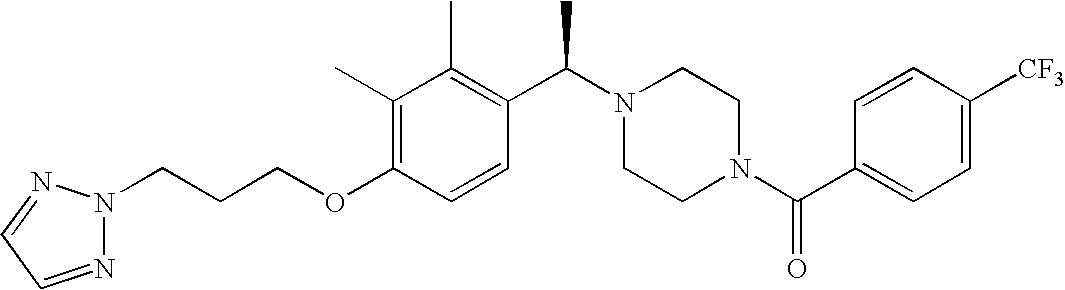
C(OC1=C(C)C(C)=C(C(N2CCN(C(C3=CC=C([CF3])C=C3)=O)CC2)C)C=C1)CCN1N=CC=N1
